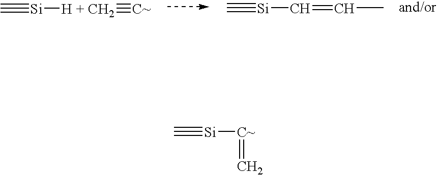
[H + CH2]([Si]#C)#[C~].C#[Si]C=CC.C#[Si][C~]=C
